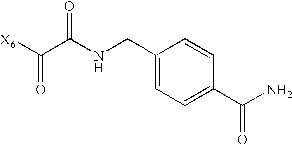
[X6]C(=O)C(=O)NCC1=CC=C(C(=O)N)C=C1
